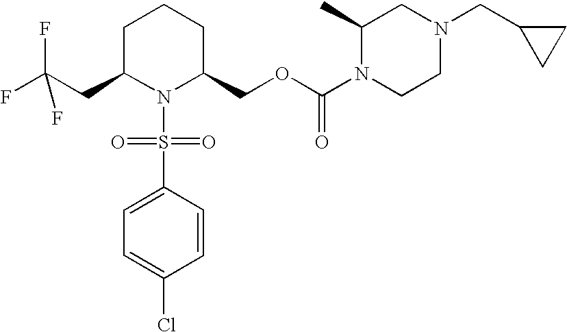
FC(CC1N(S(=O)(=O)C2=CC=C(Cl)C=C2)C(COC(N2CCN(CC3CC3)CC2C)=O)CCC1)(F)F
